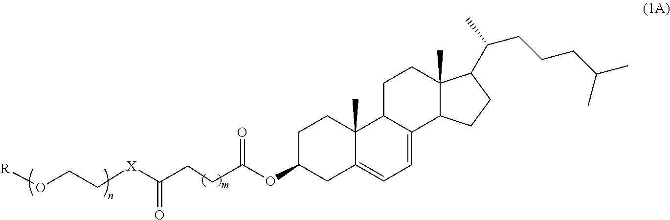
[R]OCC[X]C(CCC(OC1CC2=CC=C3C(C2(C)CC1)CCC1(C)C3CCC1C(CCCC(C)C)C)=O)=O
